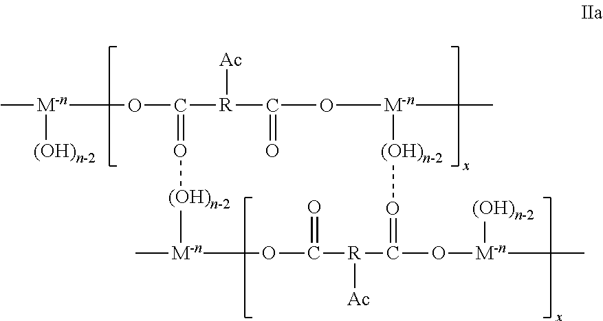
C[M-n](OC1=O[(OH)n-2][M-n](C)OC(=O)[R]([Ac])C(O[M-n](C)[(OH)n-2])=O[(OH)n-2][M-n](C)OC(=O)[R]1[Ac])[(OH)n-2]
